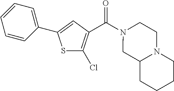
C1(C2=CC(C(N3CC4N(CC3)CCCC4)=O)=C(Cl)S2)=CC=CC=C1
